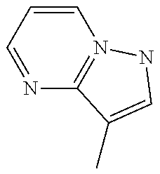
N1=CC=CN2=C1C(C)=CN2
